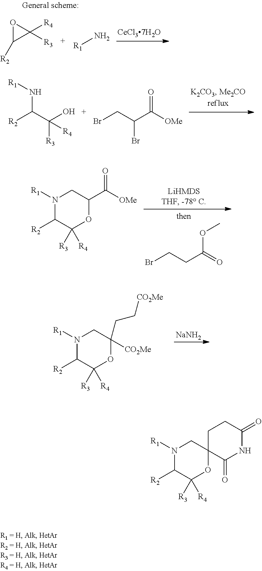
O1C([R2])C1([R4])[R3].[R1]N.[R2]C(C(O)([R3])[R4])N[R1].BrCC(C([OMe])=O)Br.BrCCC(=O)OC.[R2]C1C([R3])([R4])OC(C([OMe])=O)CN1[R1].[NaNH2].[R2]C1C([R3])([R4])OC(CC[CO2Me])([CO2Me])CN1[R1].[R2]C1C([R3])([R4])OC2(CN1[R1])C(=O)NC(=O)CC2
